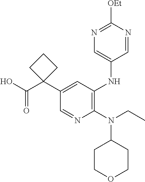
C1=NC(N(CC)C2CCOCC2)=C(NC2=CN=C([OEt])N=C2)C=C1C1(C(O)=O)CCC1
